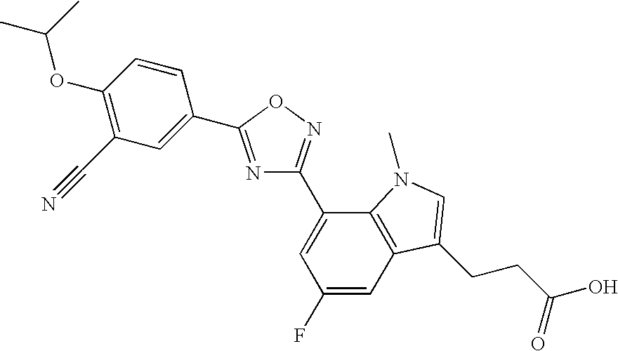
N1=C(C2=CC(C#N)=C(OC(C)C)C=C2)ON=C1C1=CC(F)=CC2=C1N(C)C=C2CCC(O)=O
